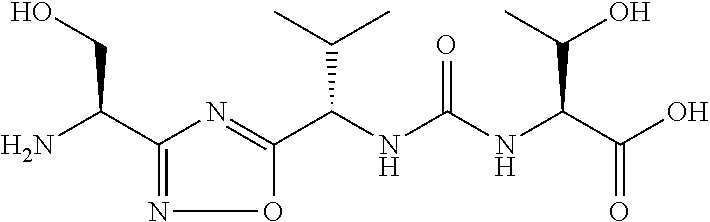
C(NC(NC(C(O)=O)C(O)C)=O)(C1=NC(C(N)CO)=NO1)C(C)C
